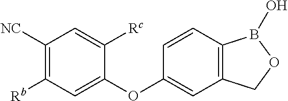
C1([NC])=C([Rb])C=C(OC2=CC3=C(C=C2)B(O)OC3)C([Rc])=C1
